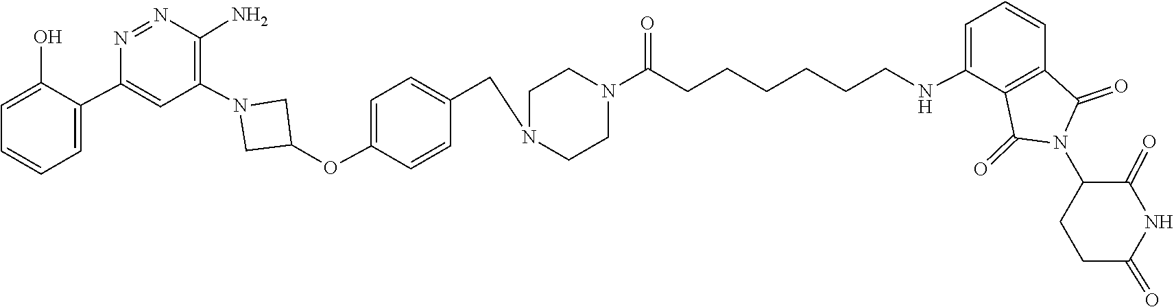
C1=CC2=C(C(NCCCCCCC(N3CCN(CC4=CC=C(OC5CN(C6=C(N)N=NC(C7=CC=CC=C7O)=C6)C5)C=C4)CC3)=O)=C1)C(=O)N(C1CCC(=O)NC1=O)C2=O
